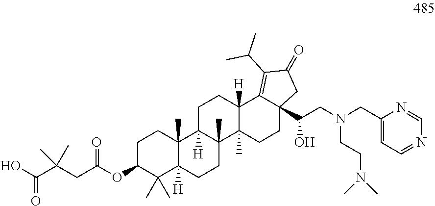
C1C(OC(CC(C(O)=O)(C)C)=O)C(C)(C)C2([H])C(C)(C1)C1([H])C(C)(CC2)C2(C)C([H])(CC1)C1=C(C(C)C)C(=O)CC1(C(CN(CC1=CC=NC=N1)CCN(C)C)O)CC2
